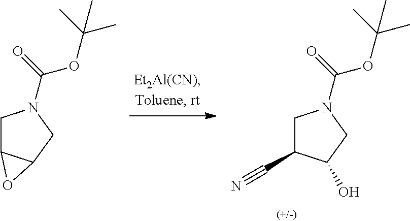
C1C(C#N)C(O)CN1C(=O)OC(C)(C)C.C1C2C(CN1C(=O)OC(C)(C)C)O2
